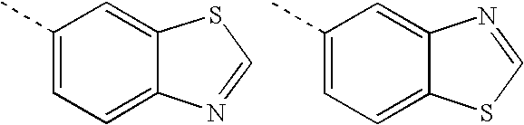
C1(C)=CC=C2C(=C1)SC=N2.C1(C)=CC=C2C(=C1)N=CS2
